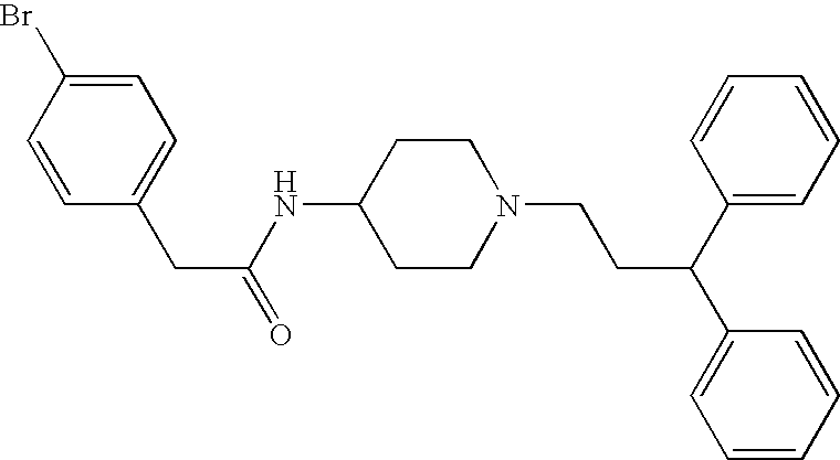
C1=CC(CC(=O)NC2CCN(CCC(C3=CC=CC=C3)C3=CC=CC=C3)CC2)=CC=C1Br
